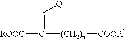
[ROOC]C(=C[Q])[(CH2)n][COOR1]
